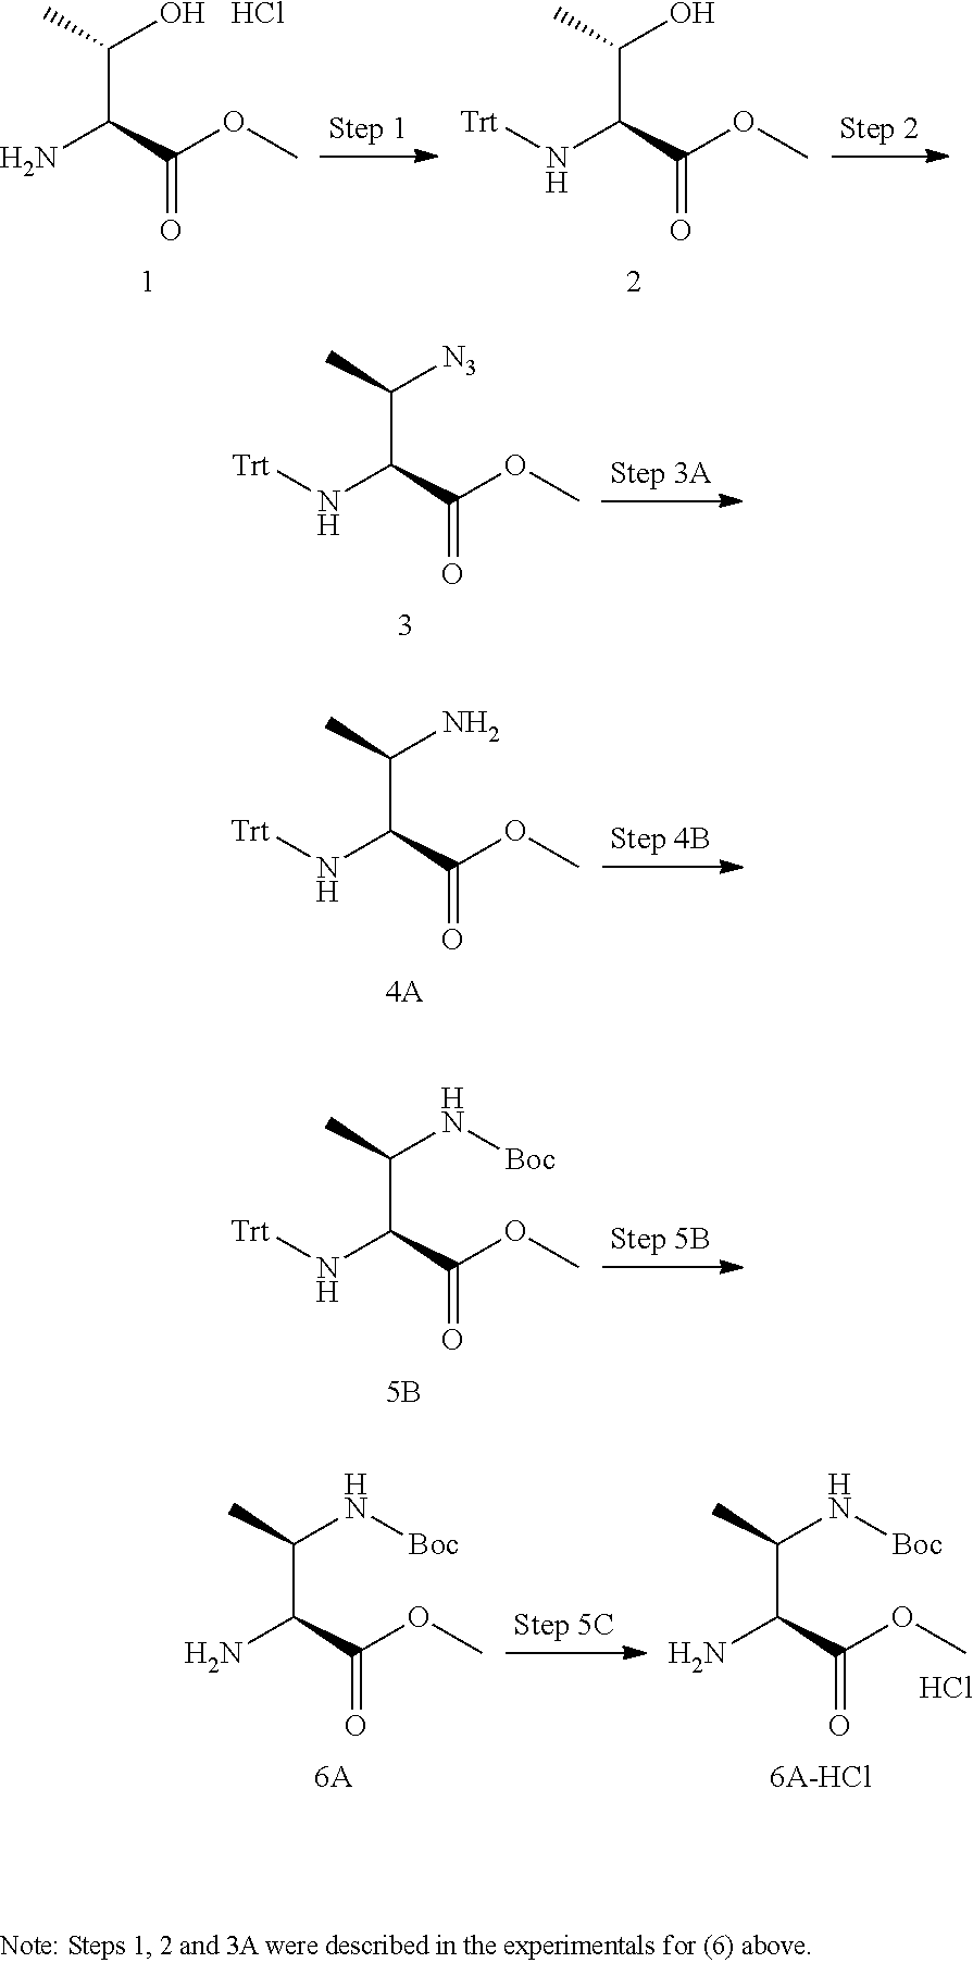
C(C(C(OC)=O)N[Trt])(C)[N3].C(C(C(OC)=O)N[Trt])(C)N.C(C(C(OC)=O)N[Trt])(C)N[Boc].C(C(C(OC)=O)N)(C)N[Boc].Cl.C(C(C(OC)=O)N)(C)N[Boc].C(C(C(OC)=O)N)(C)O.C(C(C(OC)=O)N[Trt])(C)O.Cl
